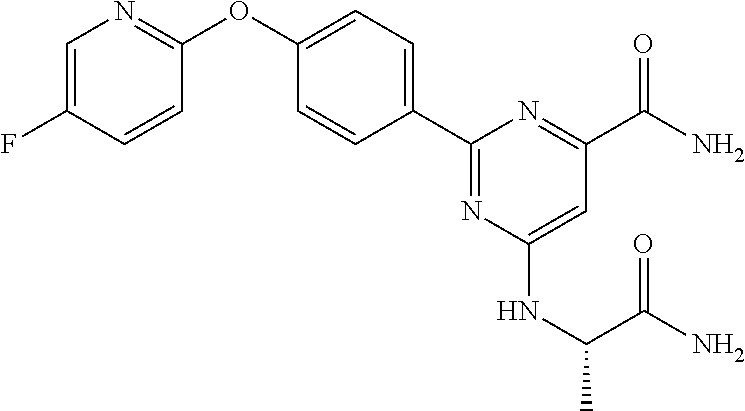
C1(C2=CC=C(OC3=NC=C(F)C=C3)C=C2)=NC(NC(C)C(N)=O)=CC(C(=O)N)=N1
